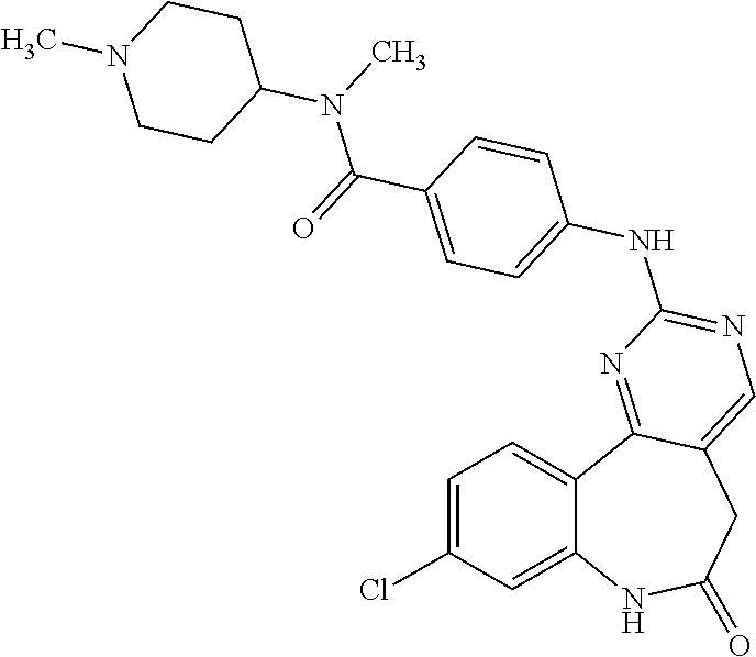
C1=C(Cl)C=C2C(=C1)C1=NC(NC3=CC=C(C(=O)N(C4CCN(C)CC4)C)C=C3)=NC=C1CC(=O)N2
